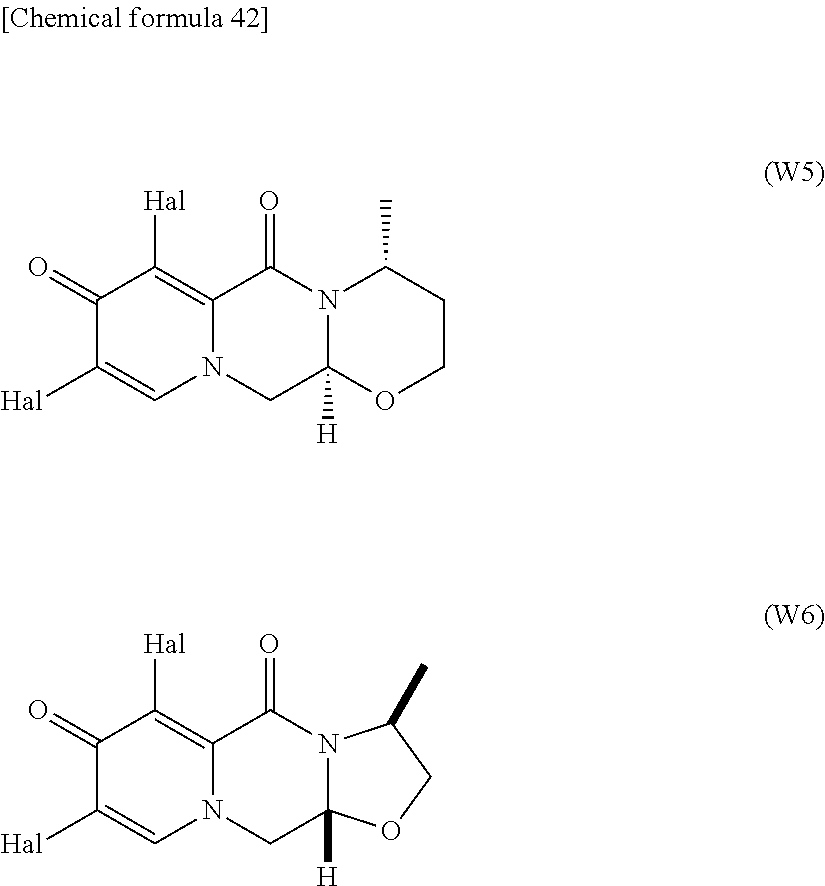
C1(=O)C([Hal])=CN2C(=C1[Hal])C(=O)N1C([H])(C2)OCC1C.C1(=O)C([Hal])=CN2C(=C1[Hal])C(=O)N1C([H])(C2)OCCC1C
